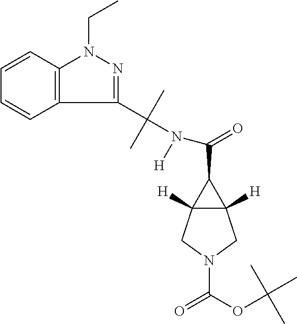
C12([H])C([H])(CN(C(OC(C)(C)C)=O)C1)C2C(N(C(C)(C)C1=NN(CC)C2=C1C=CC=C2)[H])=O
